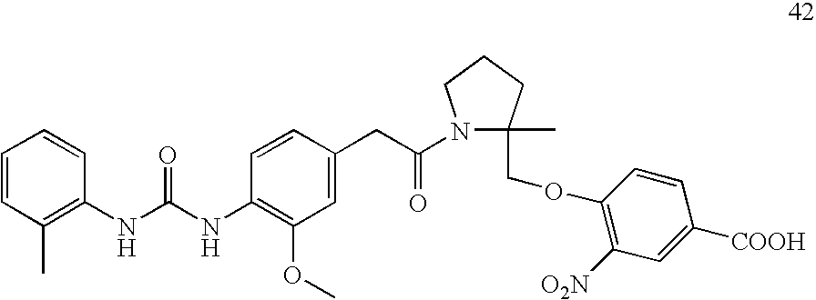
C1=CC(C)=C(NC(NC2=C(OC)C=C(CC(N3C(C)(COC4=C([O2N])C=C([COOH])C=C4)CCC3)=O)C=C2)=O)C=C1
